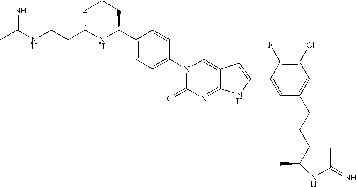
CC(NCCC1NC(C2=CC=C(N3C(=O)N=C4C(=C3)C=C(C3=CC(CCCC(NC(=N)C)C)=CC(Cl)=C3F)N4)C=C2)CCC1)=N
